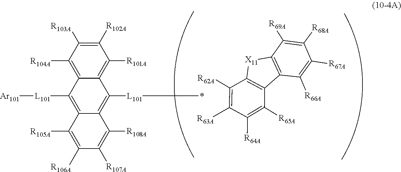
C1([R104A])=C2C(=C([R101A])C([R102A])=C1[R103A])C([L101]*)=C1C(=C2[L101][Ar101])C([R105A])=C([R106A])C([R107A])=C1[R108A].C1([R69A])=C([R68A])C([R67A])=C([R66A])C2=C1[X11]C1=C2C([R65A])=C([R64A])C([R63A])=C1[R62A]
